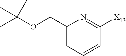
C(OCC1=CC=CC([X13])=N1)(C)(C)C
